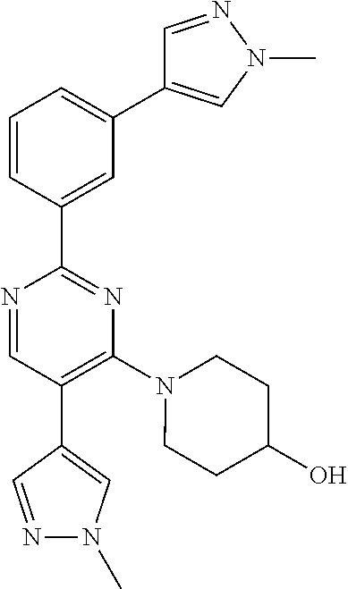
N1=CC(C2=CN(C)N=C2)=C(N2CCC(O)CC2)N=C1C1=CC(C2=CN(C)N=C2)=CC=C1
